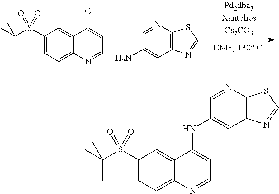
C1(S(C(C)(C)C)(=O)=O)=CC=C2C(=C1)C(Cl)=CC=N2.C1(N)=CC2=C(N=C1)SC=N2.C1(S(C(C)(C)C)(=O)=O)=CC=C2C(=C1)C(NC1=CC3=C(N=C1)SC=N3)=CC=N2
